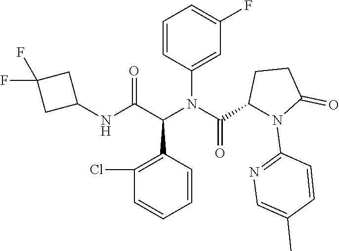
C1(Cl)=C(C(C(NC2CC(F)(F)C2)=O)N(C2=CC(F)=CC=C2)C(C2N(C3=NC=C(C)C=C3)C(=O)CC2)=O)C=CC=C1
